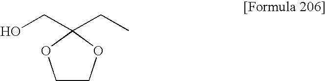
C1COC(CC)(CO)O1
